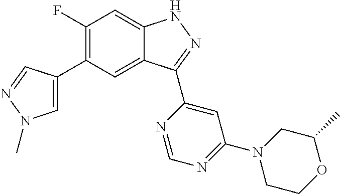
C1(F)=C(C2=CN(C)N=C2)C=C2C(=C1)NN=C2C1=CC(N2CCOC(C)C2)=NC=N1
